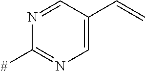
N1=CC(C=C)=CN=C1[#]
